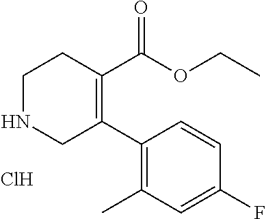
C1NCC(C2=C(C)C=C(F)C=C2)=C(C(OCC)=O)C1.Cl
